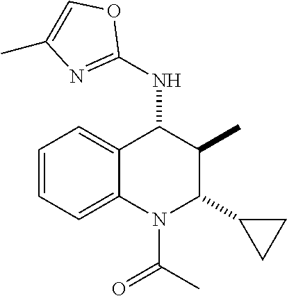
C1=CC=C2C(=C1)C(NC1=NC(C)=CO1)C(C)C(C1CC1)N2C(C)=O
